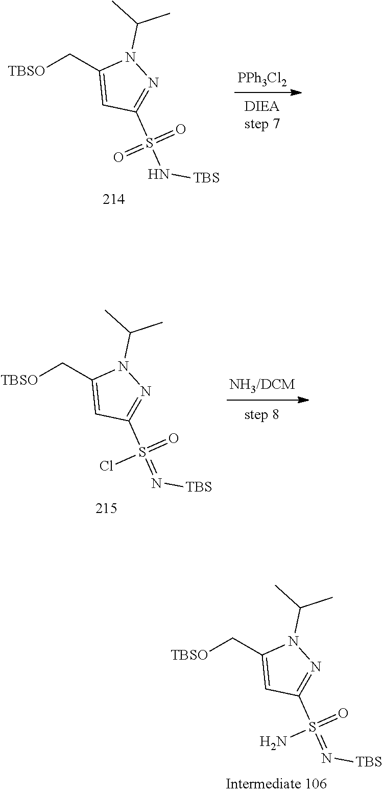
[PPh3Cl2].N1=C(S(=O)(N[TBS])=O)C=C(C[TBSO])N1C(C)C.[NH3/DCM].N1=C(S(Cl)(=N[TBS])=O)C=C(C[TBSO])N1C(C)C.N1=C(S(N)(=N[TBS])=O)C=C(C[TBSO])N1C(C)C
